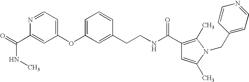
O=C(C1=CC(OC2=CC=CC(CCNC(C3=C(C)N(CC4=CC=NC=C4)C(C)=C3)=O)=C2)=CC=N1)NC
